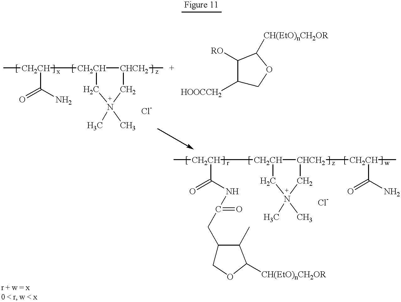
[CH2CH](C)(C(=O)N)[CH2CH]1[CHCH2](C)CN(C)(C)C1.C1([HOOCCH2])COC([CH(EtO)nCH2OR])C1[RO].[CH2CH](C)(C(=O)NC(=O)CC1COC([CH(EtO)nCH2OR])C1C)[CH2CH]1[CHCH2]([CH2CH](C(N)=O)C)CN(C)(C)C1
